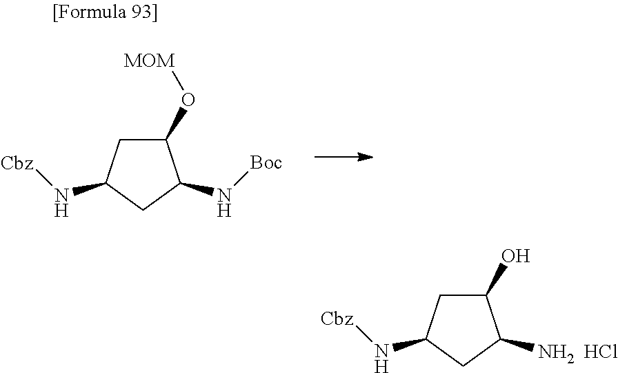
C1C(O[MOM])C(N[Boc])CC1N[Cbz].C1C(O)C([NH2  HCl])CC1N[Cbz]
